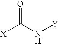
[X]C(N[Y])=O
